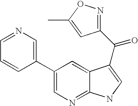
C1=NC=C(C2=CN=C3C(=C2)C(C(=O)C2=NOC(C)=C2)=CN3)C=C1
